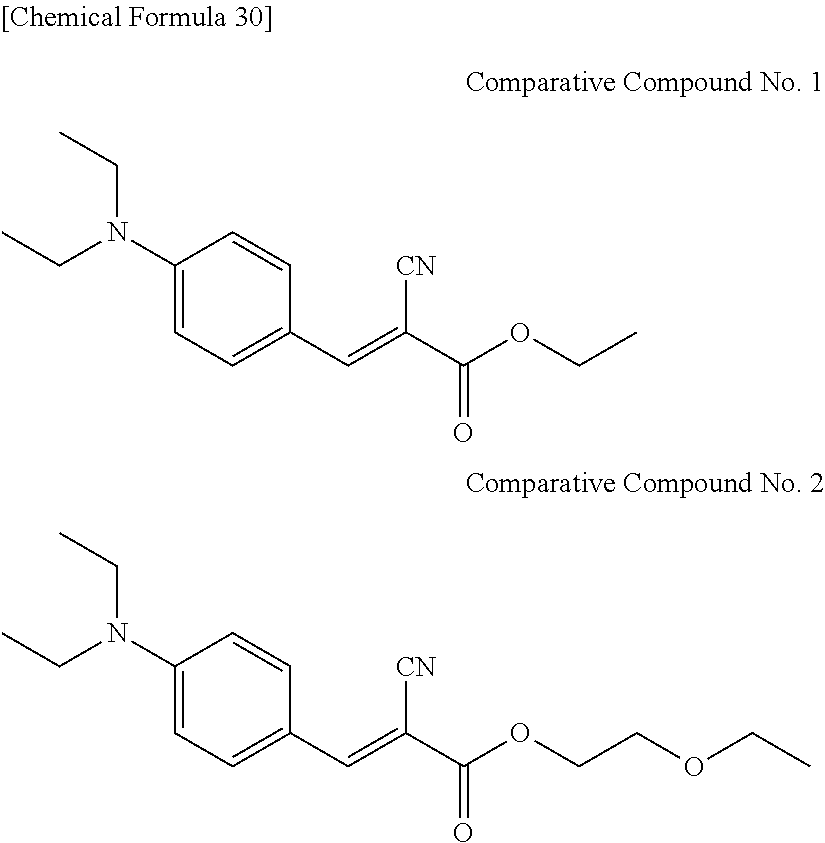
CCN(CC)C1=CC=C(C=C(C(OCC)=O)[CN])C=C1.CCN(CC)C1=CC=C(C=C(C(OCCOCC)=O)[CN])C=C1
